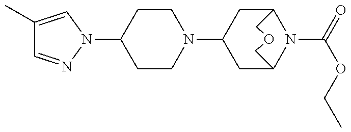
C1(C)=CN(C2CCN(C3CC4N(C(=O)OCC)C(C3)COC4)CC2)N=C1
